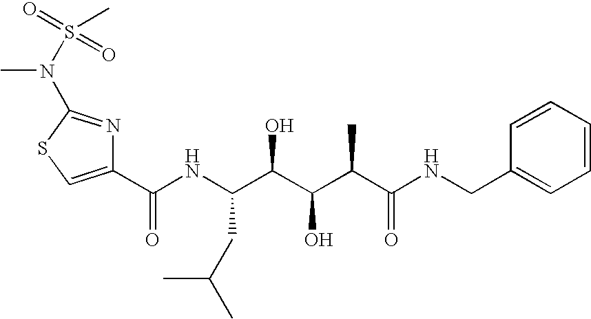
C1(C(NC(C(C(C(C(NCC2=CC=CC=C2)=O)C)O)O)CC(C)C)=O)=CSC(N(C)S(=O)(=O)C)=N1
